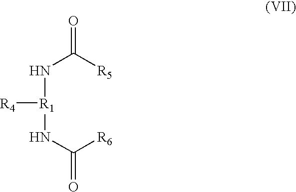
[R4][R1](NC([R5])=O)NC([R6])=O
